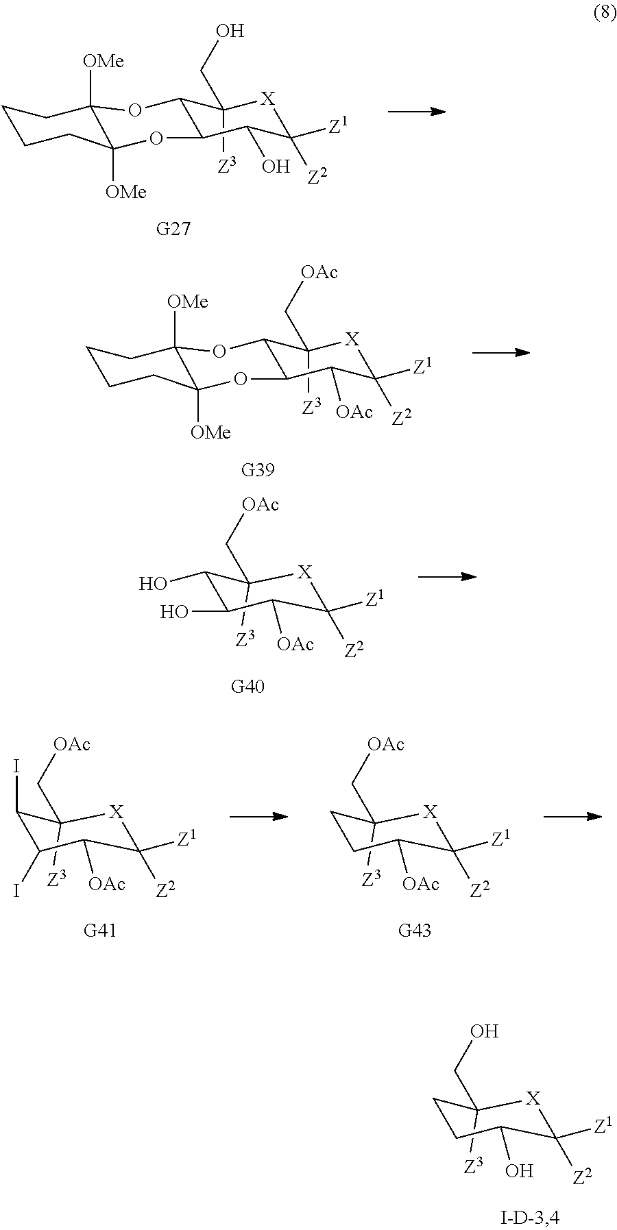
C12C(O)C([Z2])([Z1])[X]C([Z3])(CO)C1OC1([OMe])C([OMe])(O2)CCCC1.C12C([OAc])C([Z2])([Z1])[X]C([Z3])(C[OAc])C1OC1([OMe])C([OMe])(O2)CCCC1.C1(CO)([Z3])CCC(O)C([Z2])([Z1])[X]1.C1(C[OAc])([Z3])C(O)C(O)C([OAc])C([Z2])([Z1])[X]1.C1(C[OAc])([Z3])C(I)C(I)C([OAc])C([Z2])([Z1])[X]1.C1(C[OAc])([Z3])CCC([OAc])C([Z2])([Z1])[X]1
